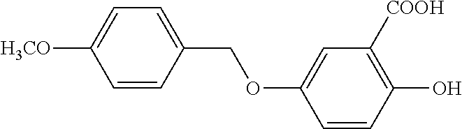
C1=CC(COC2=CC([COOH])=C(O)C=C2)=CC=C1[H3CO]
